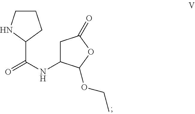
C1CNC(C(NC2CC(=O)OC2OCC)=O)C1
